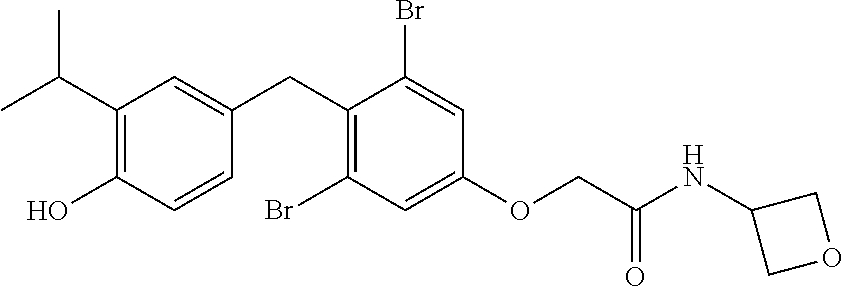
C1(CC2=CC(C(C)C)=C(O)C=C2)=C(Br)C=C(OCC(NC2COC2)=O)C=C1Br
